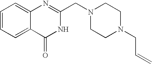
C1=CC=C2C(=C1)N=C(CN1CCN(CC=C)CC1)NC2=O
